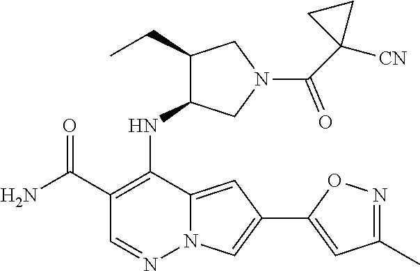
C1(C(N)=O)=C(NC2C(CC)CN(C(C3([CN])CC3)=O)C2)C2=CC(C3=CC(C)=NO3)=CN2N=C1
